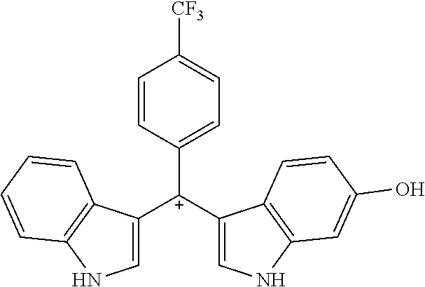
C1([C+](C2=CNC3=C2C=CC(O)=C3)C2=CNC3=C2C=CC=C3)=CC=C([CF3])C=C1
